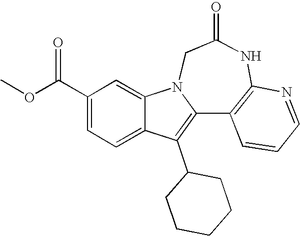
C1(C(OC)=O)=CC=C2C(=C1)N1C(=C2C2CCCCC2)C2=C(NC(=O)C1)N=CC=C2
